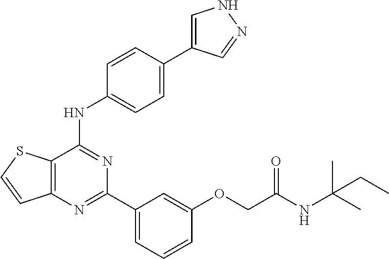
C12=C(C(NC3=CC=C(C4=CNN=C4)C=C3)=NC(C3=CC=CC(OCC(NC(C)(C)CC)=O)=C3)=N1)SC=C2
